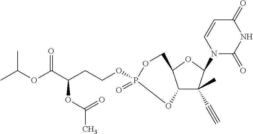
C12C(C)(C#C)C(N3C(=O)NC(=O)C=C3)OC1COP(OCCC(C(OC(C)C)=O)OC(C)=O)(=O)O2
